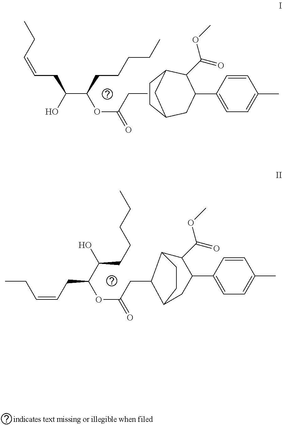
O(C(CC)=O)C(CCCCC)C(O)CC=CCC.C1CC2CC(C3=CC=C(C)C=C3)C(C(=O)OC)C1C2.O(C(CC1C2C(C(=O)OC)C(C3=CC=C(C)C=C3)CC1CC2)=O)C(C(CCCCC)O)CC=CCC
